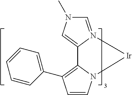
C1=CC(C2=CC=CC=C2)=C2N1[Ir]N1=CN(C)C=C21
